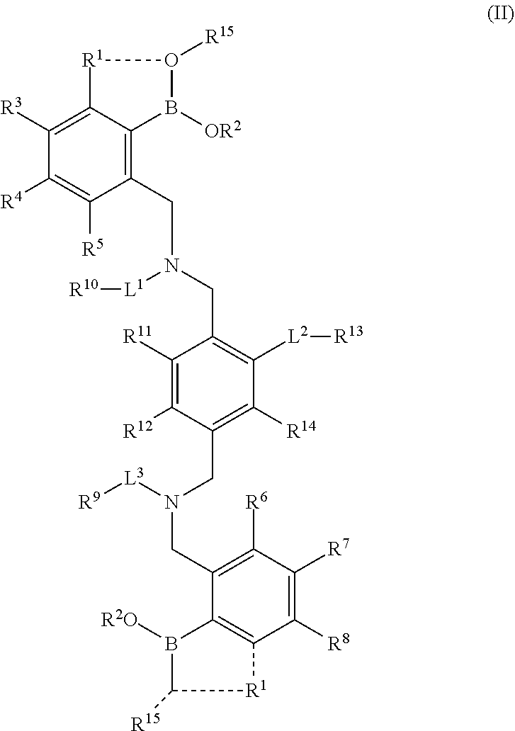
C1([R3])=C2C(=C(CN(CC3=C([L2][R13])C([R14])=C(CN(CC4=C([R6])C([R7])=C([R8])C5=C4B([R2O])C([R15])[R1]5)[L3][R9])C([R12])=C3[R11])[L1][R10])C([R5])=C1[R4])B([OR2])O([R15])[R1]2
